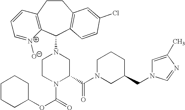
N1(C2C3=C(CCC4=C2C=CC(Cl)=C4)C=CC=[N+]3[O-])CCN(C(=O)OC2CCCCC2)C(C(N2CC(CN3C=C(C)N=C3)CCC2)=O)C1
